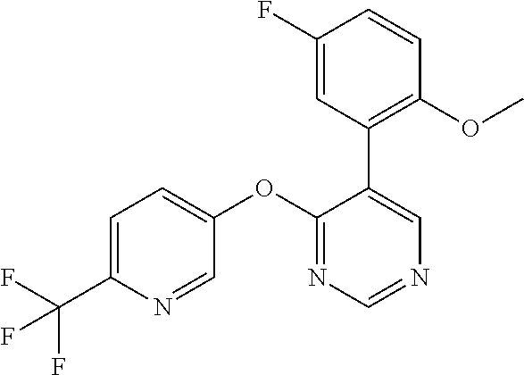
C1(OC2=CC=C(C(F)(F)F)N=C2)=NC=NC=C1C1=C(OC)C=CC(F)=C1
